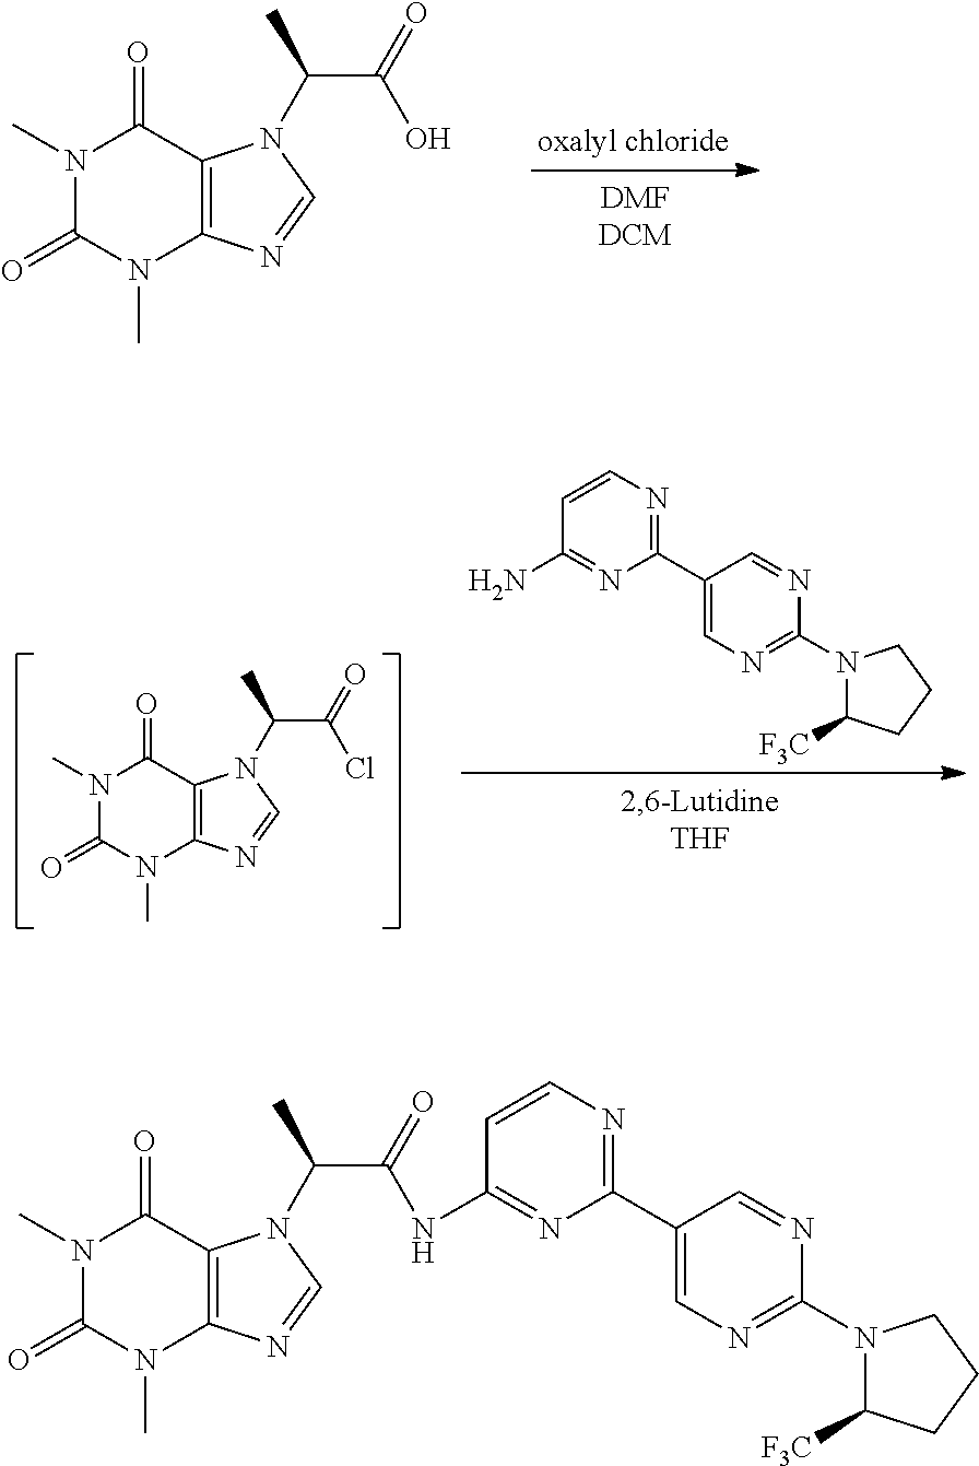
N1(C)C(=O)N(C)C2=C(C1=O)N(C(C(O)=O)C)C=N2.N1(C)C(=O)N(C)C2=C(C1=O)N(C(C(Cl)=O)C)C=N2.N1(C2=NC=C(C3=NC=CC(N)=N3)C=N2)C([F3C])CCC1.N1(C)C(=O)N(C)C2=C(C1=O)N(C(C(NC1=NC(C3=CN=C(N4C([F3C])CCC4)N=C3)=NC=C1)=O)C)C=N2
